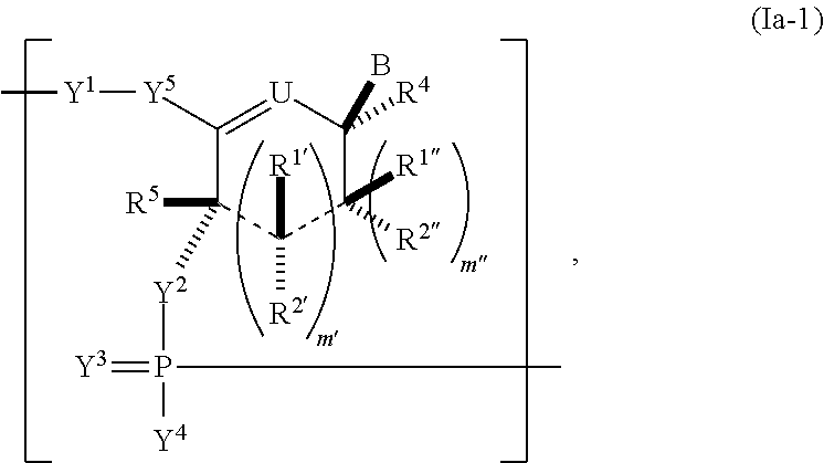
C1([Y5][Y1]C)=[U]C(B)([R4])C([R1])([R2])C([R1])([R2])C1([R5])[Y2]P(=[Y3])(C)[Y4]
